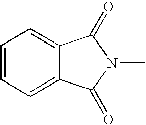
C12=CC=CC=C1C(=O)N(C)C2=O
